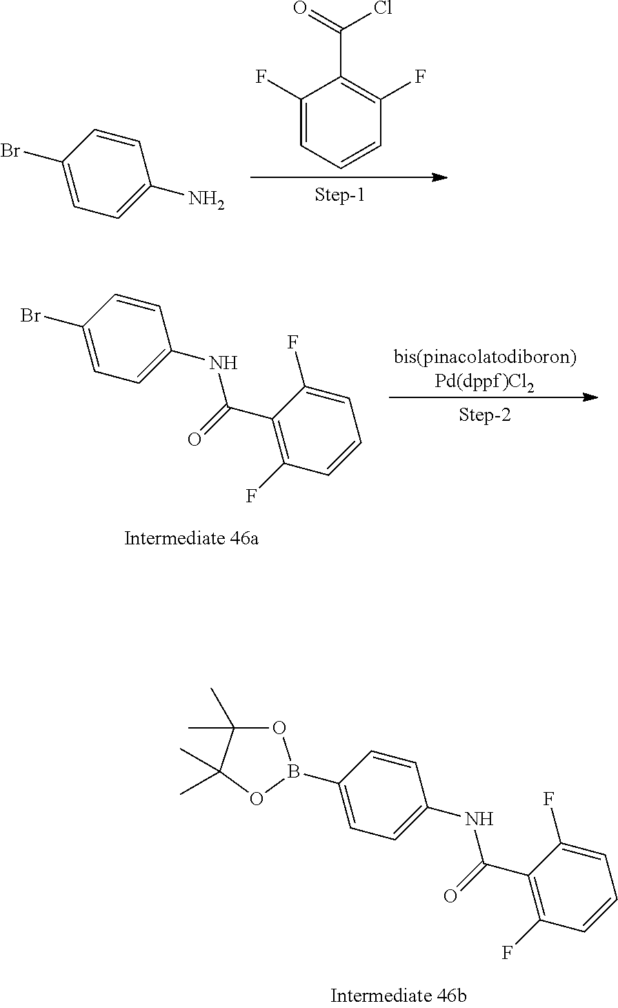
C1(N)=CC=C(Br)C=C1.C1(F)=CC=CC(F)=C1C(=O)Cl.C1(NC(=O)C2=C(F)C=CC=C2F)=CC=C(Br)C=C1.[bis(pinacolatodiboron)Pd(dppf)Cl2].C1(NC(=O)C2=C(F)C=CC=C2F)=CC=C(B2OC(C)(C)C(C)(C)O2)C=C1
